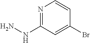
NNC1=NC=CC(Br)=C1
